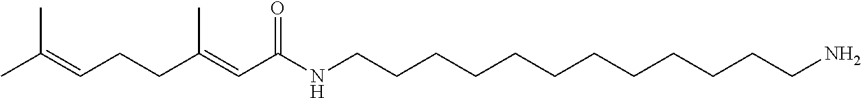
CC(=CCCC(=CC(NCCCCCCCCCCCCN)=O)C)C
